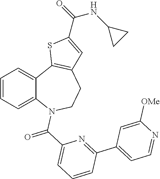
C1=CC=C2C(=C1)C1=C(CCN2C(C2=CC=CC(C3=CC=NC([OMe])=C3)=N2)=O)C=C(C(=O)NC2CC2)S1
